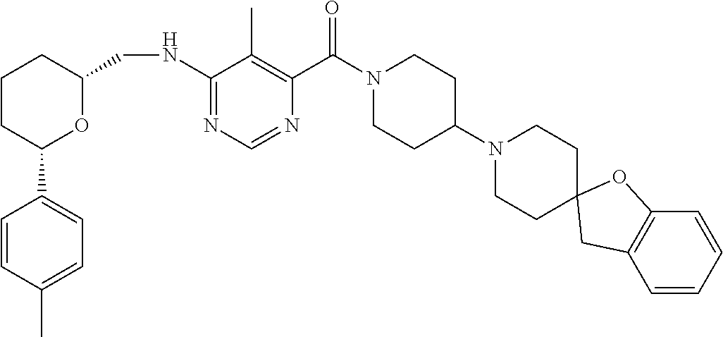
C1CC(C2=CC=C(C)C=C2)OC(CNC2=NC=NC(C(N3CCC(N4CCC5(CC4)CC4=C(O5)C=CC=C4)CC3)=O)=C2C)C1
